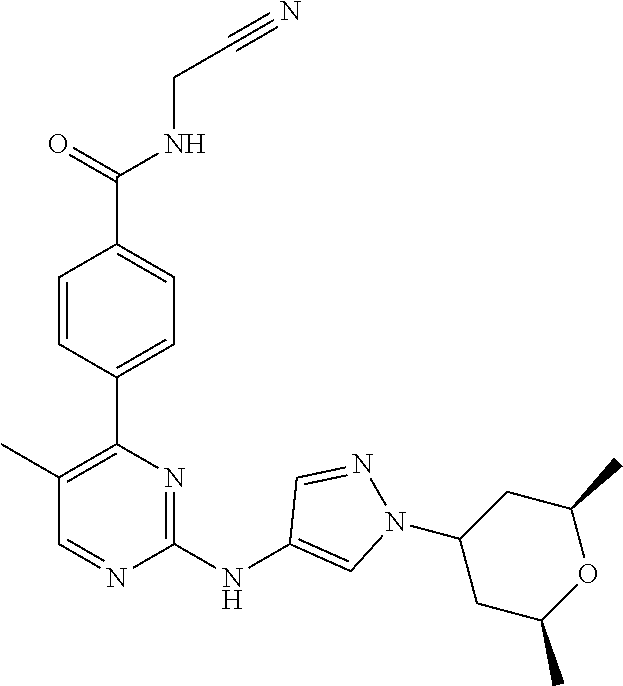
C(CNC(C1=CC=C(C2=C(C)C=NC(NC3=CN(C4CC(C)OC(C)C4)N=C3)=N2)C=C1)=O)#N
